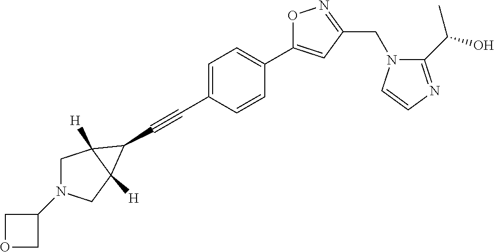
C1=C(C#CC2C3([H])CN(C4COC4)CC32[H])C=CC(C2=CC(CN3C(C(O)C)=NC=C3)=NO2)=C1
